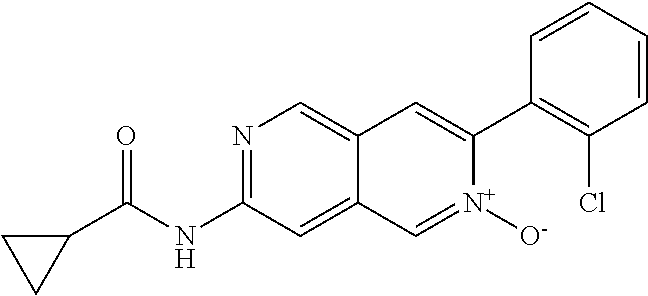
N1=C(NC(C2CC2)=O)C=C2C(=C1)C=C(C1=C(Cl)C=CC=C1)[N+]([O-])=C2
